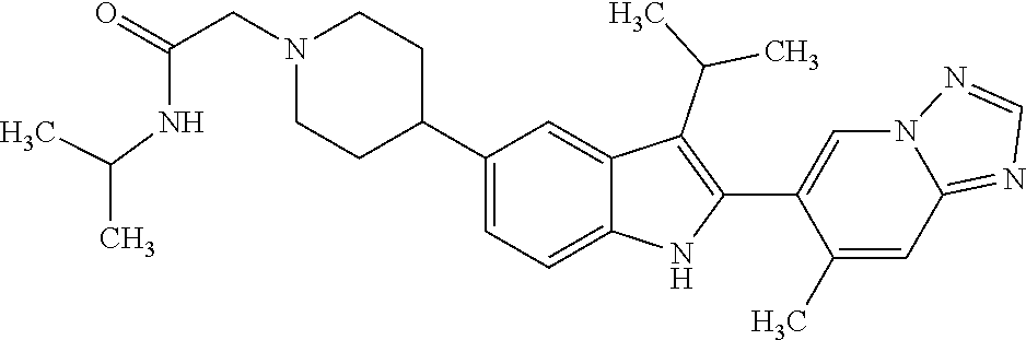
C1(C2CCN(CC(=O)NC(C)C)CC2)=CC=C2C(=C1)C(C(C)C)=C(C1=CN3C(=NC=N3)C=C1C)N2
